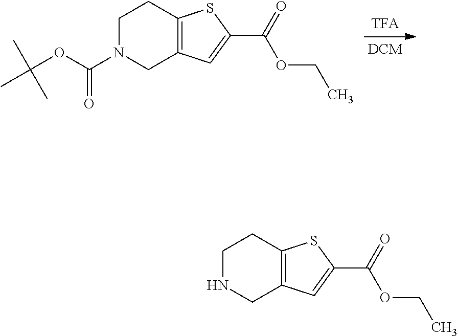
C1N(C(OC(C)(C)C)=O)CC2=C(C1)SC(C(=O)OCC)=C2.C1NCC2=C(C1)SC(C(=O)OCC)=C2
